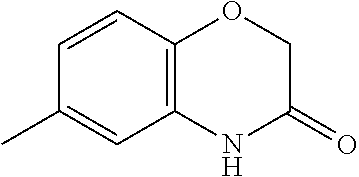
C12=C(NC(=O)CO1)C=C(C)C=C2
